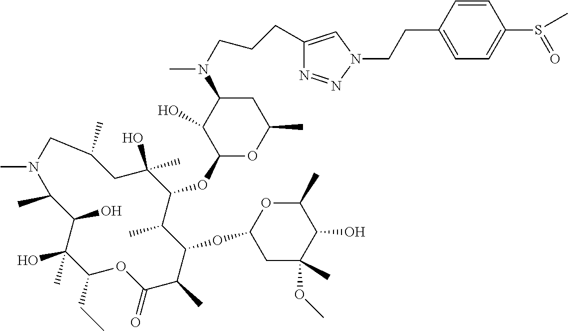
C1(CC)C(C)(O)C(O)C(C)N(C)CC(C)CC(O)(C)C(OC2OC(C)CC(N(C)CCCC3=CN(CCC4=CC=C(S(C)=O)C=C4)N=N3)C2O)C(C)C(OC2CC(C)(OC)C(O)C(C)O2)C(C)C(=O)O1
